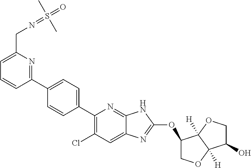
C1=CC=C(CN=S(=O)(C)C)N=C1C1=CC=C(C2=C(Cl)C=C3C(=N2)NC(OC2COC4([H])C2([H])OCC4O)=N3)C=C1
